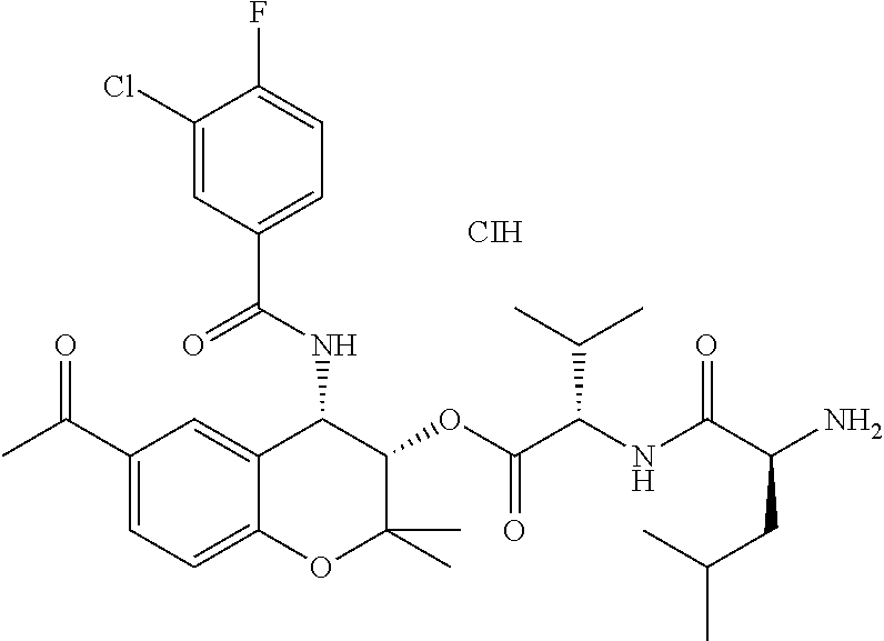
C1(Cl)=CC(C(NC2C3=CC(C(=O)C)=CC=C3OC(C)(C)C2OC(C(NC(C(N)CC(C)C)=O)C(C)C)=O)=O)=CC=C1F.[CIH]
